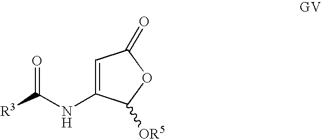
[R3]C(NC1=CC(=O)OC1[OR5])=O
